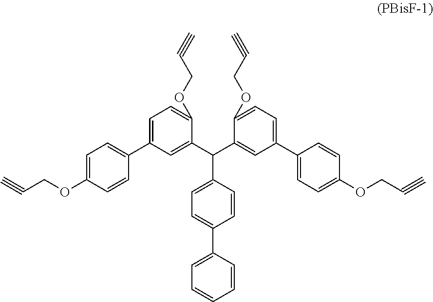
C1=C(C2=CC=C(OCC#C)C=C2)C=C(C(C2=CC(C3=CC=C(OCC#C)C=C3)=CC=C2OCC#C)C2=CC=C(C3=CC=CC=C3)C=C2)C(OCC#C)=C1
